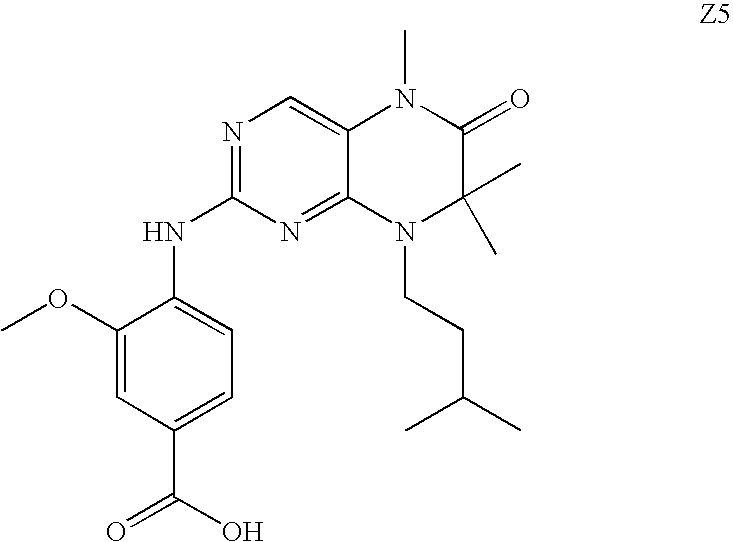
N1=C(NC2=CC=C(C(O)=O)C=C2OC)N=C2C(=C1)N(C)C(=O)C(C)(C)N2CCC(C)C
